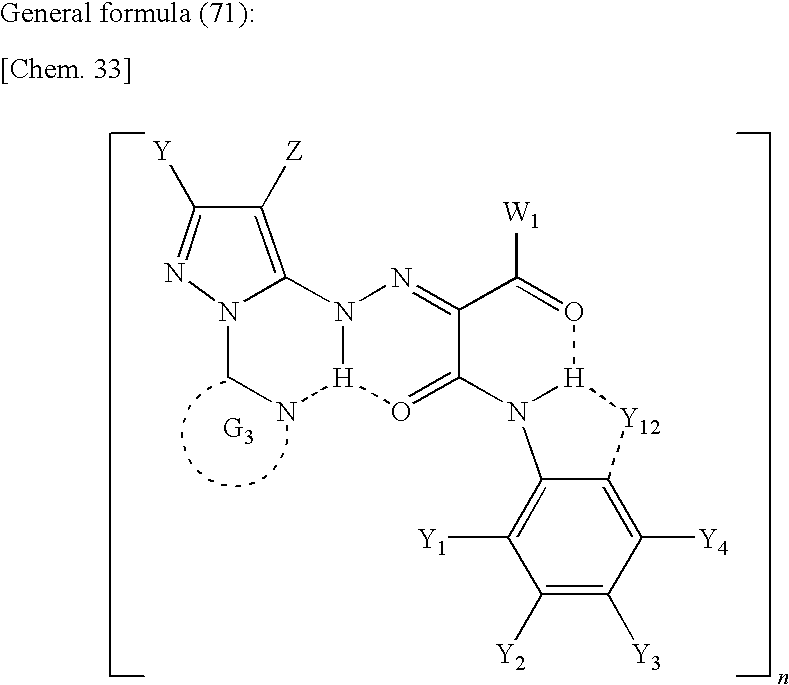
C1([Z])=C2N(N=C1[Y])CN[H]1N2N=C2C(=O1)N1C3=C([Y1])C([Y2])=C([Y3])C([Y4])=C3[Y12][H]1O=C2[W1]
